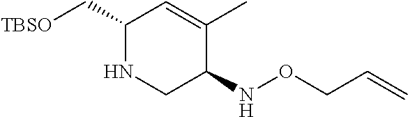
C1(C[TBSO])NCC(NOCC=C)C(C)=C1
